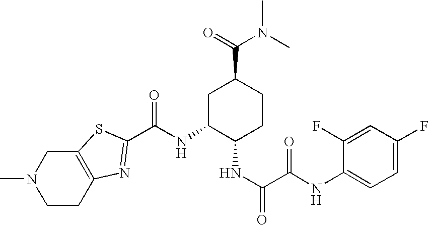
CN1CCC2=C(C1)SC(C(NC1C(NC(=O)C(NC3=CC=C(F)C=C3F)=O)CCC(C(=O)N(C)C)C1)=O)=N2
